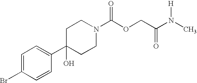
C1(C2=CC=C(Br)C=C2)(O)CCN(C(OCC(=O)N([H])C)=O)CC1
